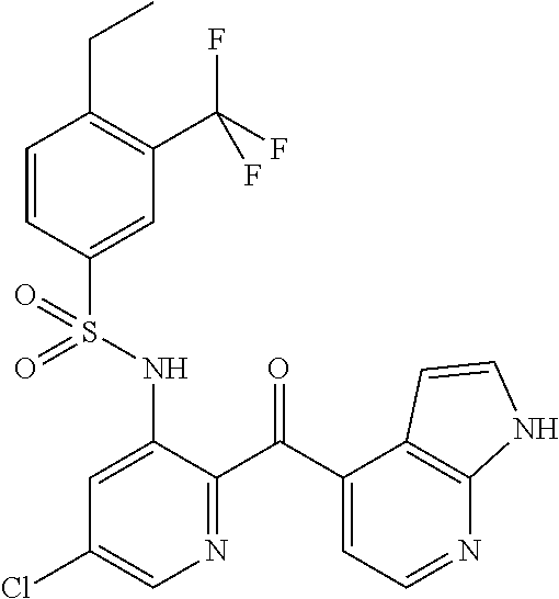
C1=CC(S(NC2=CC(Cl)=CN=C2C(C2=CC=NC3=C2C=CN3)=O)(=O)=O)=CC(C(F)(F)F)=C1CC
